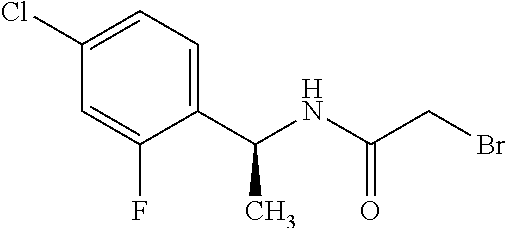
C1(Cl)=CC=C(C(NC(CBr)=O)C)C(F)=C1
